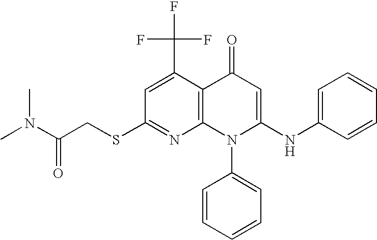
C1(SCC(N(C)C)=O)=NC2=C(C(C(F)(F)F)=C1)C(=O)C=C(NC1=CC=CC=C1)N2C1=CC=CC=C1
